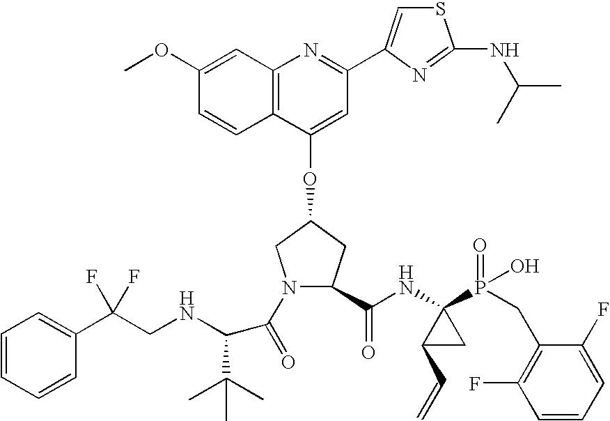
C12=C(C=C(OC)C=C1)N=C(C1=CSC(NC(C)C)=N1)C=C2OC1CN(C(=O)C(NCC(C2=CC=CC=C2)(F)F)C(C)(C)C)C(C(NC2(P(=O)(O)CC3=C(F)C=CC=C3F)C(C=C)C2)=O)C1
